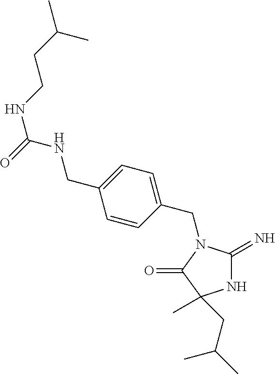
C1=CC(CN2C(=N)NC(C)(CC(C)C)C2=O)=CC=C1CNC(=O)NCCC(C)C
